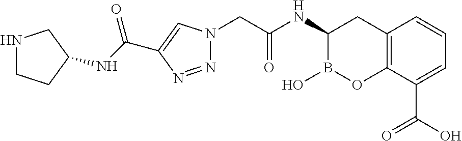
C12=C(C(C(O)=O)=CC=C1)OB(O)C(NC(CN1N=NC(C(NC3CCNC3)=O)=C1)=O)C2
